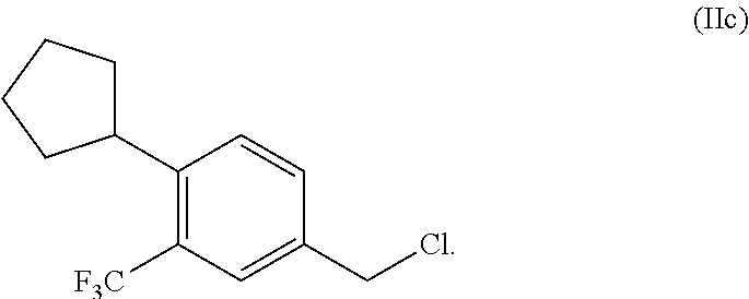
C1(C2CCCC2)=C([F3C])C=C(CCl)C=C1
